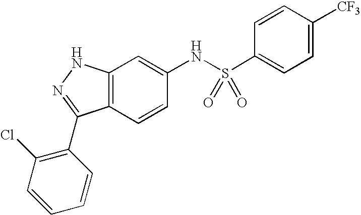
C12=C(C=CC(NS(C3=CC=C([CF3])C=C3)(=O)=O)=C1)C(C1=C(Cl)C=CC=C1)=NN2
